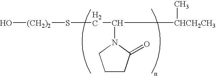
C1CC(=O)N(C(CS[(CH2)2]O)[CHCH2CH3]C)C1
